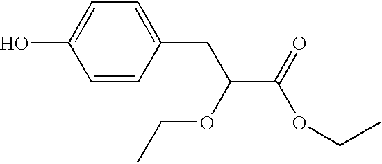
C1=C(O)C=CC(CC(C(=O)OCC)OCC)=C1
